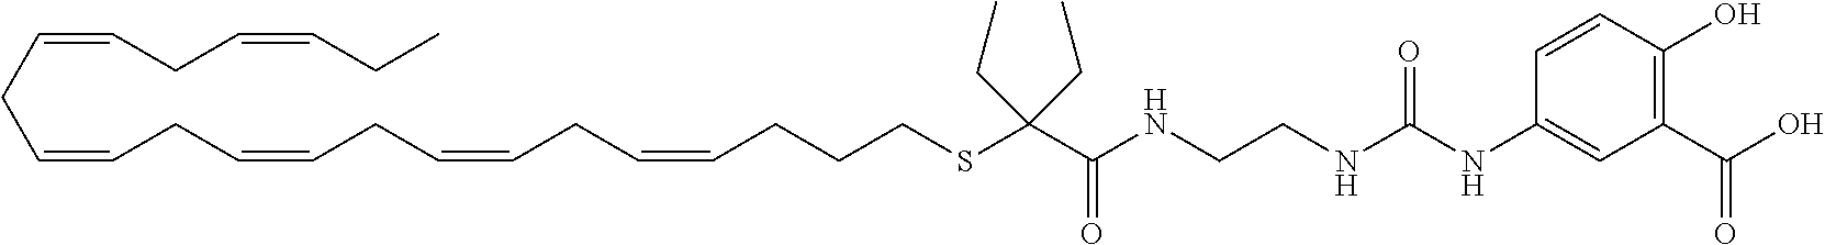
O=C(NCCNC(NC1=CC(C(O)=O)=C(O)C=C1)=O)C(SCCCC=CCC=CCC=CCC=CCC=CCC=CCC)(CC)CC
